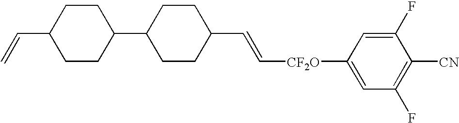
C([CF2O]C1=CC(F)=C([CN])C(F)=C1)=CC1CCC(C2CCC(C=C)CC2)CC1
